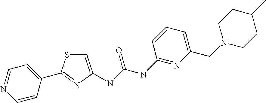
C(NC1=NC(CN2CCC(C)CC2)=CC=C1)(=O)NC1=CSC(C2=CC=NC=C2)=N1
